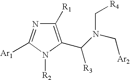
C1([R1])=C(C(N(C[Ar2])C[R4])[R3])N([R2])C([Ar1])=N1
